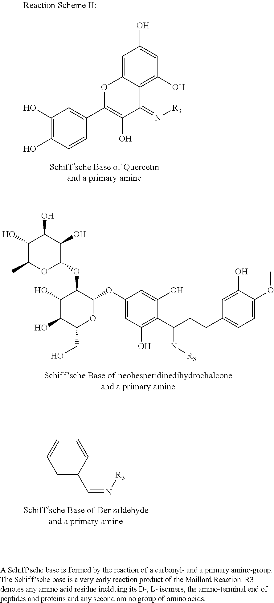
C1(O)C(O)C(CO)OC(OC2=CC(O)=C(C(CCC3=CC=C(OC)C(O)=C3)=N[R3])C(O)=C2)C1OC1C(O)C(O)C(O)C(C)O1.C1=C(C=N[R3])C=CC=C1.C1(O)=C(O)C=CC(C2=C(O)C(=N[R3])C3=C(O)C=C(O)C=C3O2)=C1
